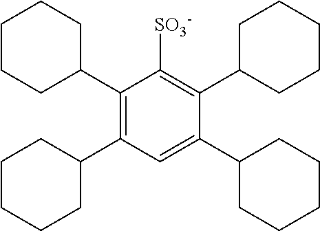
C1CCC(C2=C(C3CCCCC3)C=C(C3CCCCC3)C(C3CCCCC3)=C2[SO3-])CC1
